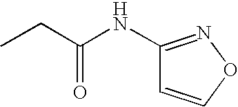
C1(NC(=O)CC)=NOC=C1
